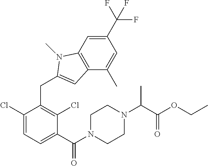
C1(C(N2CCN(C(C(OCC)=O)C)CC2)=O)=CC=C(Cl)C(CC2=CC3=C(C=C(C(F)(F)F)C=C3C)N2C)=C1Cl
